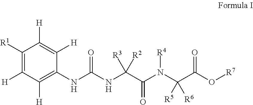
C1([R1])=C([H])C([H])=C(NC(NC(C(N(C(C(O[R7])=O)([R5])[R6])[R4])=O)([R3])[R2])=O)C([H])=C1[H]
